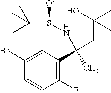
C1(C(C)(N[S+]([O-])C(C)(C)C)CC(C)(O)C)=C(F)C=CC(Br)=C1
